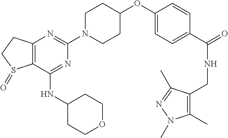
C12=C(C(NC3CCOCC3)=NC(N3CCC(OC4=CC=C(C(=O)NCC5=C(C)N(C)N=C5C)C=C4)CC3)=N1)S(=O)CC2
